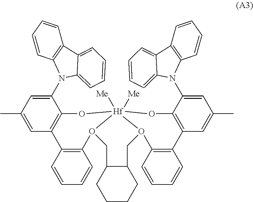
C1=C(C)C=C(N2C3=C(C=CC=C3)C3=CC=CC=C23)C2=C1C1=C(C=CC=C1)O1CC3C(CO4C5=C(C=CC=C5)C5=C(C(N6C7=C(C=CC=C7)C7=CC=CC=C67)=CC(C)=C5)O[Hf]14([Me])([Me])O2)CCCC3
